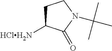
C1([HClH2N])CCN(C(C)(C)C)C1=O
